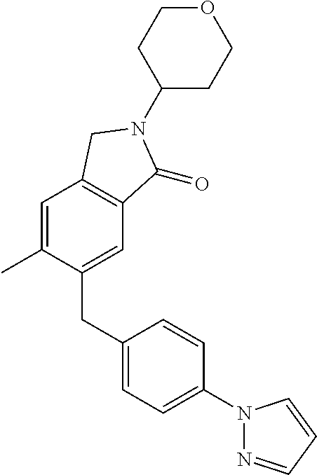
C1(CC2=CC=C(N3N=CC=C3)C=C2)=CC2=C(C=C1C)CN(C1CCOCC1)C2=O
